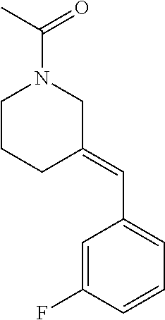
CC(N1CCCC(=CC2=CC=CC(F)=C2)C1)=O
